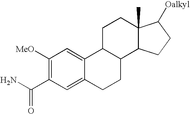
C1([MeO])=C(C(N)=O)C=C2C(=C1)C1C(CC2)C2C(C)(CC1)C([Oalkyl])CC2
